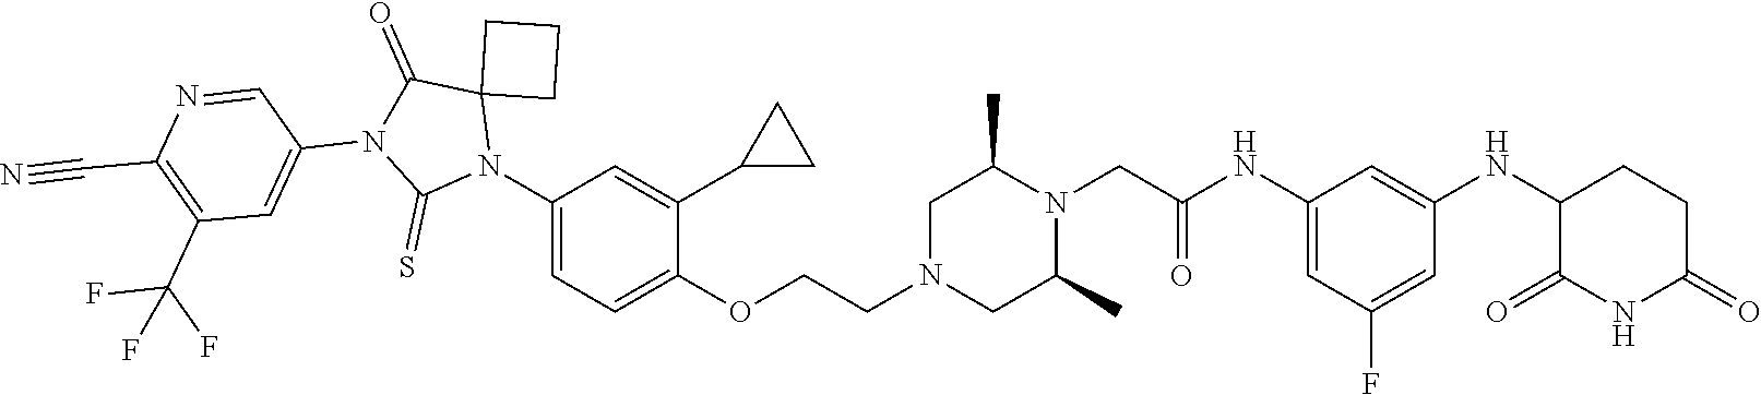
C1=C(NC(CN2C(C)CN(CCOC3=CC=C(N4C5(C(=O)N(C6=CC(C(F)(F)F)=C(C#N)N=C6)C4=S)CCC5)C=C3C3CC3)CC2C)=O)C=C(NC2C(=O)NC(=O)CC2)C=C1F
